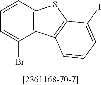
C12=C(C=CC=C1Br)SC1=C2C=CC=C1I
